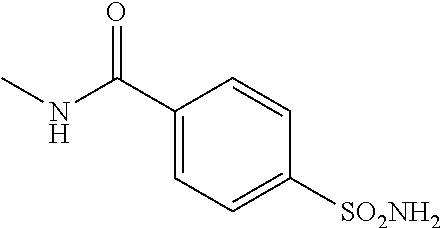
C1(C(NC)=O)=CC=C([SO2NH2])C=C1
